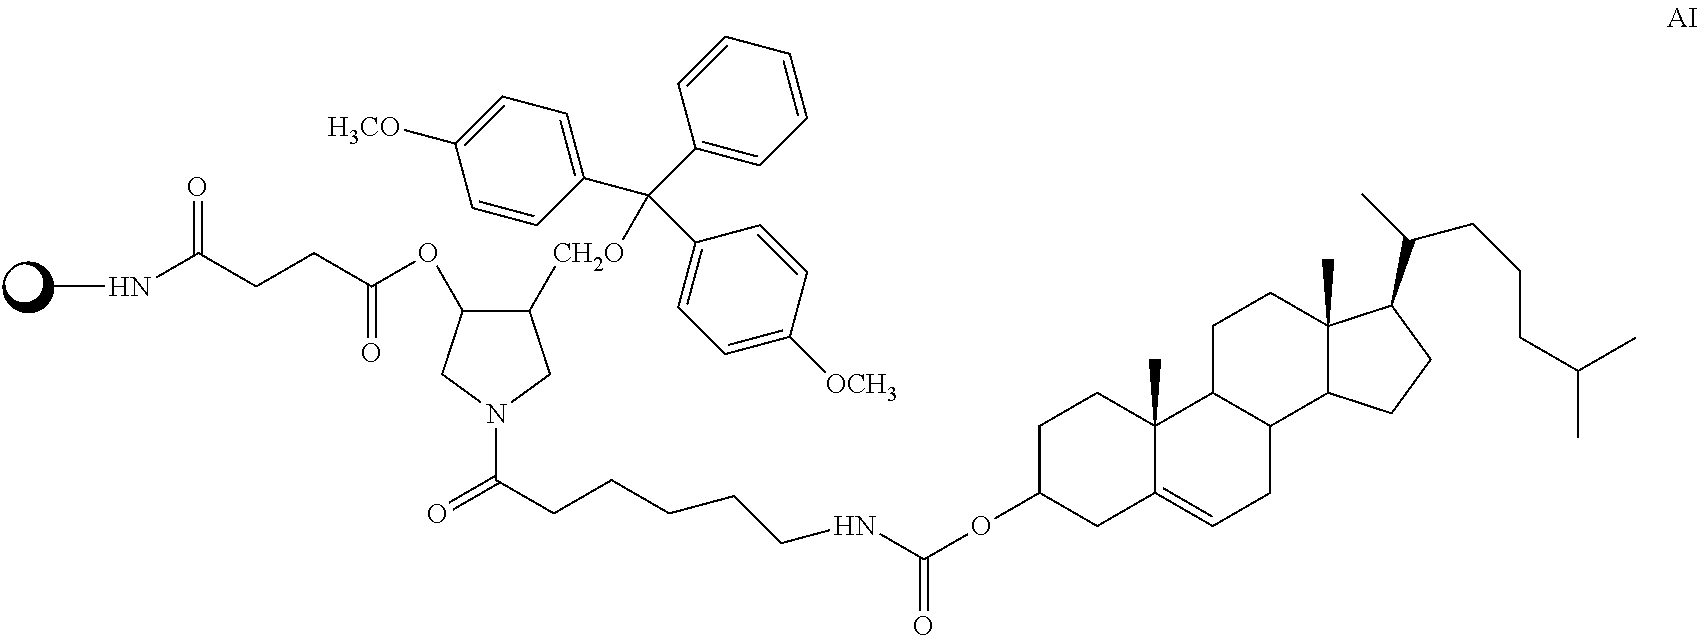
C1([CH2O]C(C2=CC=C([H3CO])C=C2)(C2=CC=CC=C2)C2=CC=C([OCH3])C=C2)C(OC(CCC(=O)NC)=O)CN(C(CCCCCNC(OC2CC3=CCC4C(C3(C)CC2)CCC2(C)C4CCC2C(C)CCCC(C)C)=O)=O)C1
